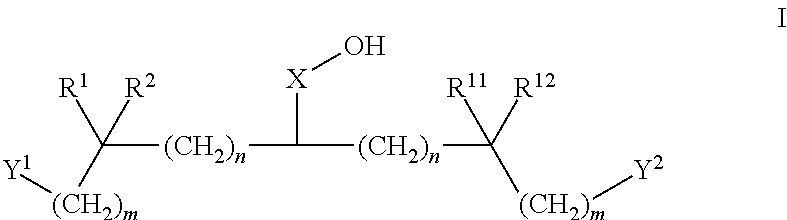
C([(CH2)n]C([X]O)[(CH2)n]C([R12])([R11])[(CH2)m][Y2])([R2])([R1])[(CH2)m][Y1]
